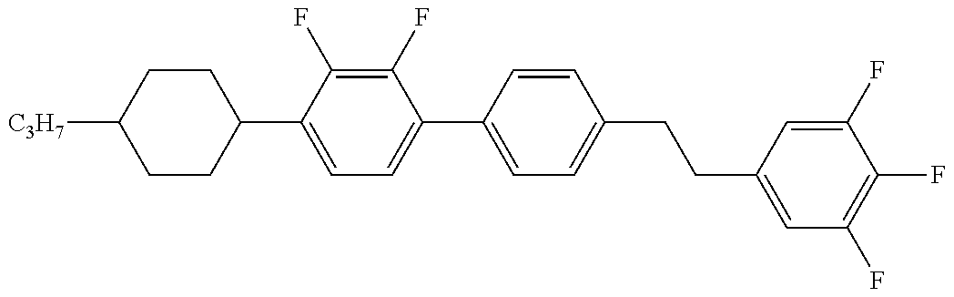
C1CC(C2=CC=C(C3=CC=C(CCC4=CC(F)=C(F)C(F)=C4)C=C3)C(F)=C2F)CCC1[C3H7]
